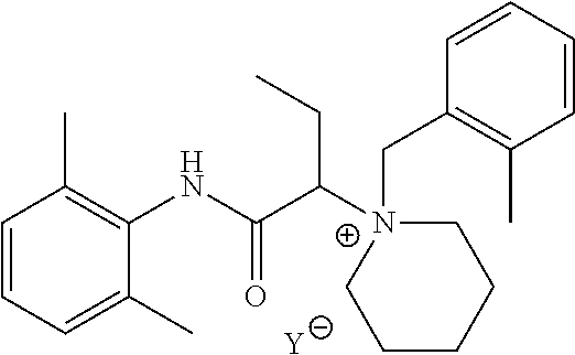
[Y].C1=CC=C(C)C(NC(C([N+]2(CC3=C(C)C=CC=C3)CCCCC2)CC)=O)=C1C
